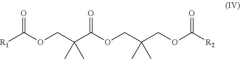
[R1]C(OCC(C(OCC(COC([R2])=O)(C)C)=O)(C)C)=O
